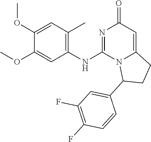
O(C1=CC(NC2=NC(=O)C=C3N2C(C2=CC(F)=C(F)C=C2)CC3)=C(C)C=C1OC)C
